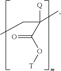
CCC([Q])(C)C(O[T])=O
